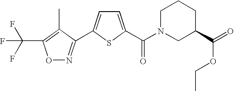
C(F)(F)(F)C1=C(C)C(C2=CC=C(C(=O)N3CC(C(=O)OCC)CCC3)S2)=NO1
